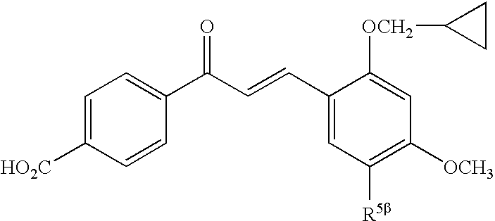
C1=C([HO2C])C=CC(C(C=CC2=CC([R5b])=C([OCH3])C=C2[OCH2]C2CC2)=O)=C1
